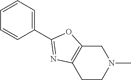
C1C2=C(CCN1C)N=C(C1=CC=CC=C1)O2
